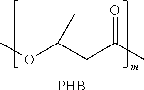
COC(CC(C)=O)C.[PHB]
